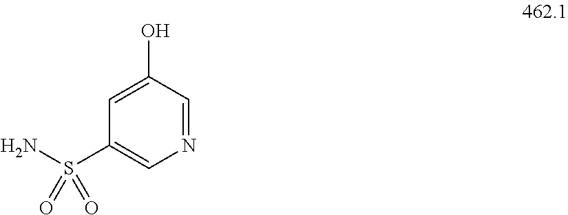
N1=CC(O)=CC(S(N)(=O)=O)=C1
